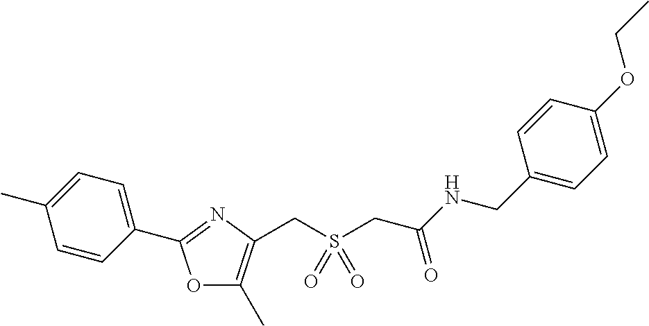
C1=CC(C2=NC(CS(CC(NCC3=CC=C(OCC)C=C3)=O)(=O)=O)=C(C)O2)=CC=C1C
